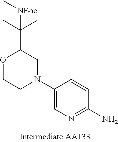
O1CCN(C2=CN=C(N)C=C2)CC1C(C)(C)[NBoc]C
